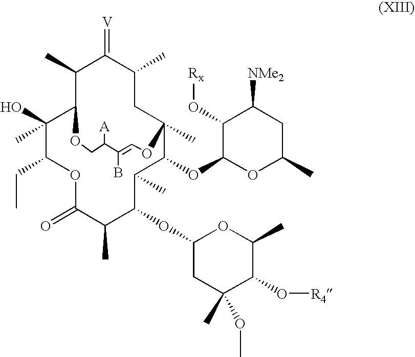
C1(C)C2C(O)(C)C(CC)OC(=O)C(C)C(OC3CC(OC)(C)C(O[R4])C(C)O3)C(C)C(OC3OC(C)CC([NMe2])C3O[Rx])C(C)(CC(C)C1=[V])OC=C(B)C([A])CO2
